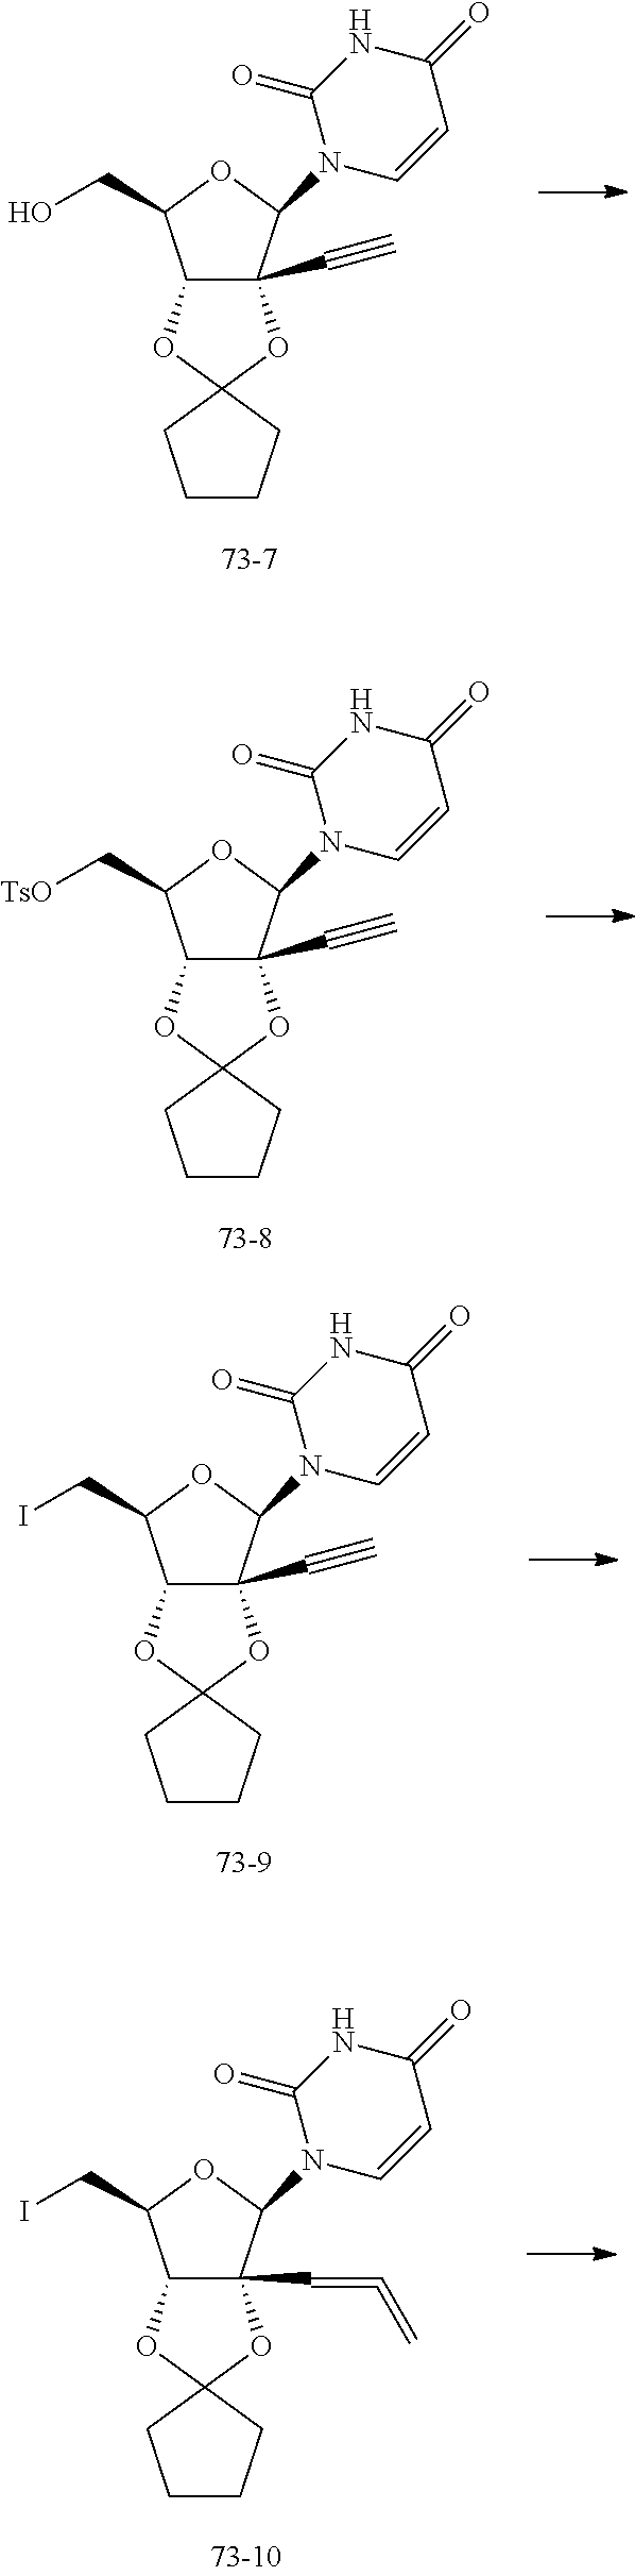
C12C(C#C)(C(N3C(=O)NC(=O)C=C3)OC1CO)OC1(O2)CCCC1.C12C(C#C)(C(N3C(=O)NC(=O)C=C3)OC1C[TsO])OC1(O2)CCCC1.C12C(C#C)(C(N3C(=O)NC(=O)C=C3)OC1CI)OC1(O2)CCCC1.C12C(C=C=C)(C(N3C(=O)NC(=O)C=C3)OC1CI)OC1(O2)CCCC1
